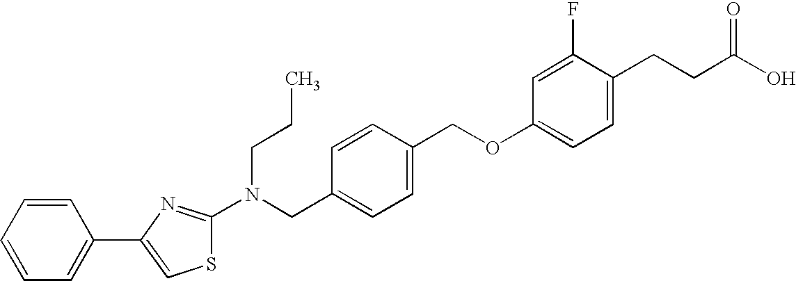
N(CCC)(CC1=CC=C(COC2=CC=C(CCC(O)=O)C(F)=C2)C=C1)C1=NC(C2=CC=CC=C2)=CS1
